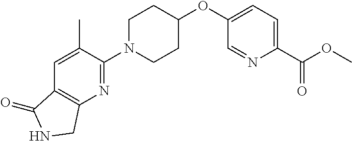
C1(C(OC)=O)=CC=C(OC2CCN(C3=NC4=C(C=C3C)C(=O)NC4)CC2)C=N1
